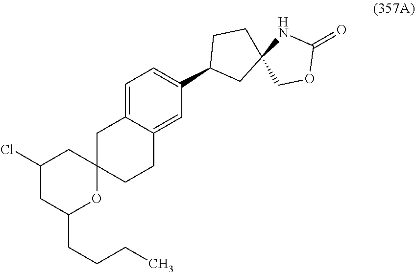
C1(Cl)CC(CCCC)OC2(C1)CCC1=CC(C3CC4(CC3)COC(=O)N4)=CC=C1C2
